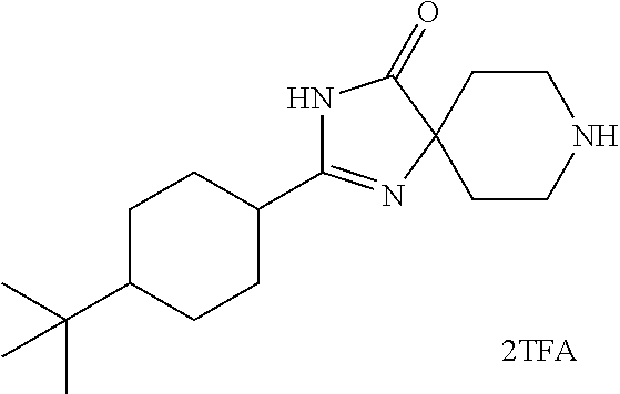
N1C(C2CCC(C(C)(C)C)CC2)=NC2(C1=O)CCNCC2
